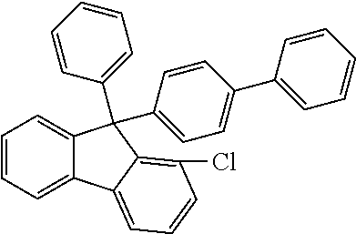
C1=CC=C2C(=C1)C(C1=CC=CC=C1)(C1=CC=C(C3=CC=CC=C3)C=C1)C1=C(Cl)C=CC=C21
